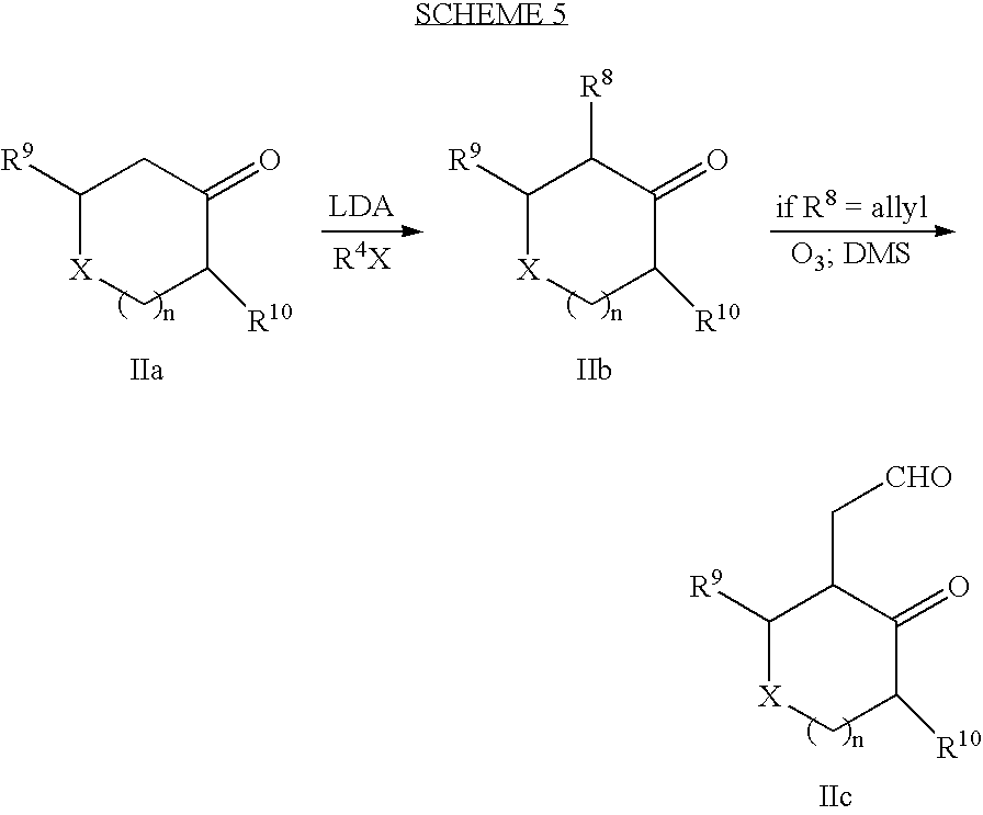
C1([R9])[X]CC([R10])C(=O)C1.C1([R9])[X]CC([R10])C(=O)C1[R8].C1([R9])[X]CC([R10])C(=O)C1C[CHO]
